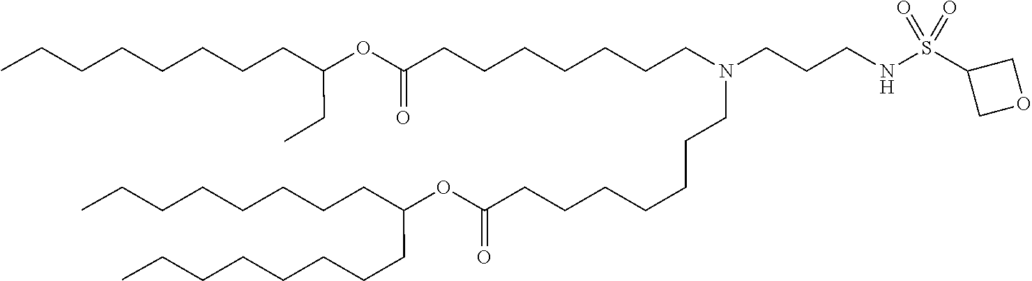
O(C(=O)CCCCCCCN(CCCCCCCC(OC(CCCCCCCC)CCCCCCCC)=O)CCCNS(C1COC1)(=O)=O)C(CC)CCCCCCCC
